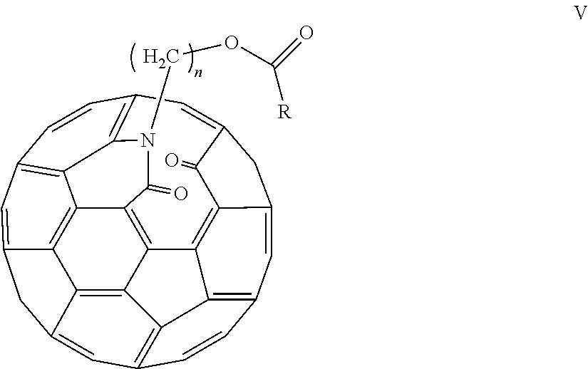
C12=C3C4=C5C(=C1)CC1=CC6=C7C(=C15)C1=C4C4=C5C(=CC(=C43)C=C2)CC(=CC(=C7N(COC([R])=O)C1=O)C=C6)C5=O
